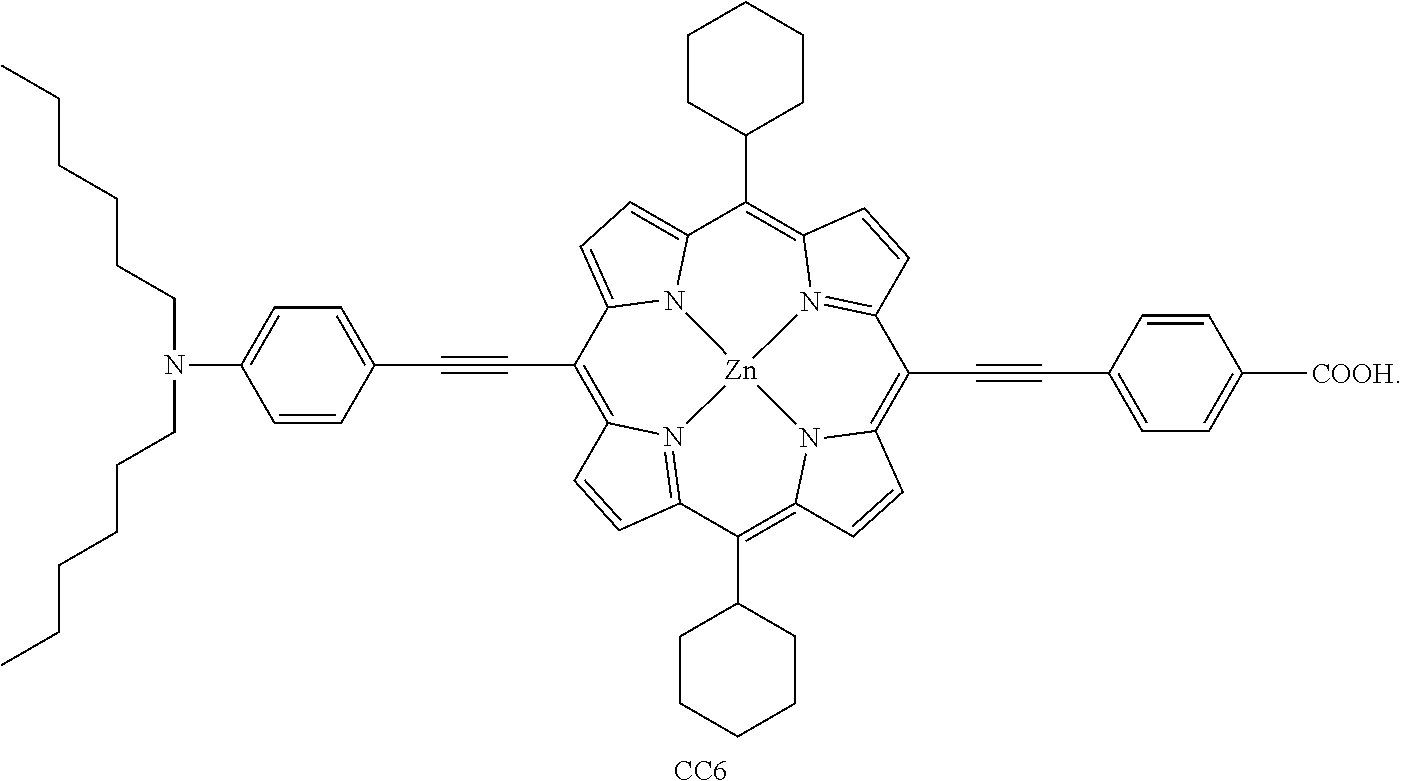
C1(C#CC2=CC=C(N(CCCCCC)CCCCCC)C=C2)=C2N3=C(C=C2)C(C2CCCCC2)=C2N4C(=C(C#CC5=CC=C([COOH])C=C5)C5=N6C(=C(C7CCCCC7)C7=CC=C1N7[Zn]643)C=C5)C=C2.[CC6]
